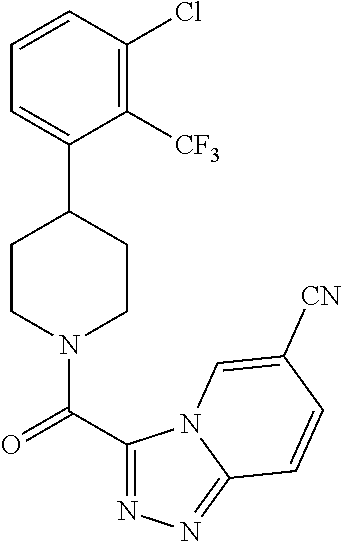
C1=CC(Cl)=C([CF3])C(C2CCN(C(C3=NN=C4N3C=C([CN])C=C4)=O)CC2)=C1
